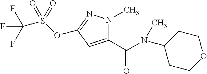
C1(C(N(C2CCOCC2)C)=O)=CC(OS(C(F)(F)F)(=O)=O)=NN1C
